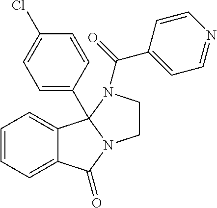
C1=CC=C2C(=C1)C1(C3=CC=C(Cl)C=C3)N(C2=O)CCN1C(C1=CC=NC=C1)=O
